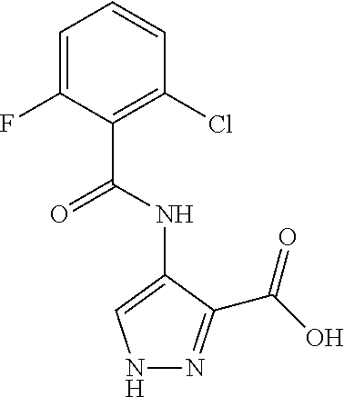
N1N=C(C(O)=O)C(NC(C2=C(Cl)C=CC=C2F)=O)=C1
